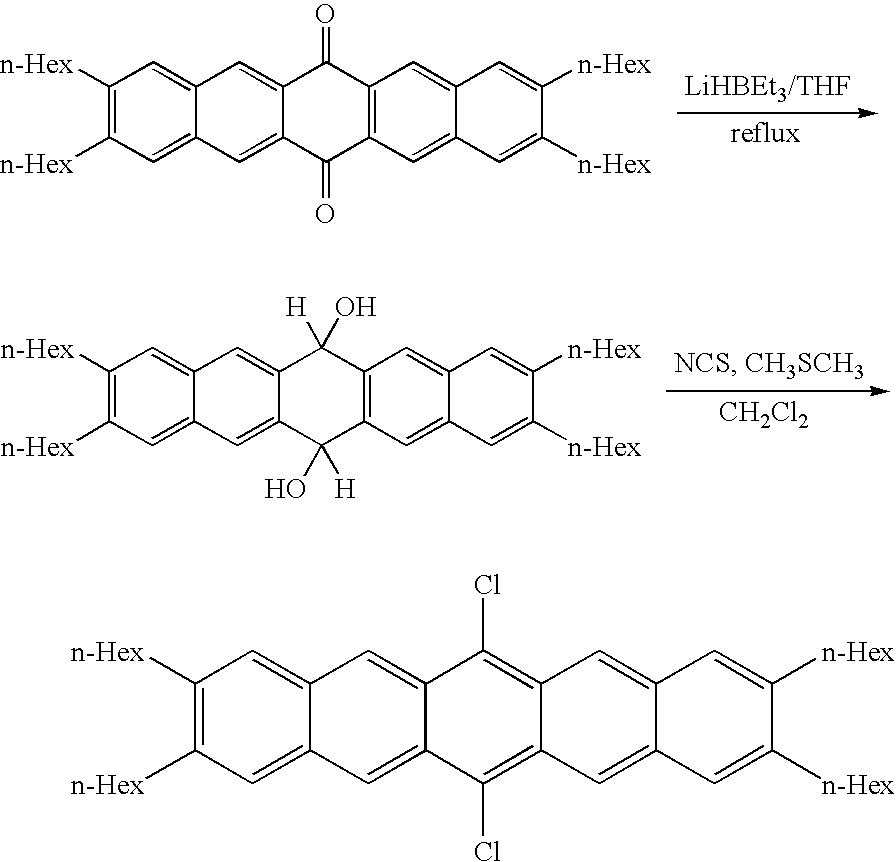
C1([n-Hex])=C([n-Hex])C=C2C(=C1)C=C1C(=C2)C(=O)C2=C(C1=O)C=C1C(=C2)C=C([n-Hex])C([n-Hex])=C1.C1([n-Hex])=C([n-Hex])C=C2C(=C1)C=C1C(=C2)C([H])(O)C2=C(C1(O)[H])C=C1C(=C2)C=C([n-Hex])C([n-Hex])=C1.[CH2Cl2].C1([n-Hex])=C([n-Hex])C=C2C(=C1)C=C1C(=C2)C(Cl)=C2C(=C1Cl)C=C1C(=C2)C=C([n-Hex])C([n-Hex])=C1
